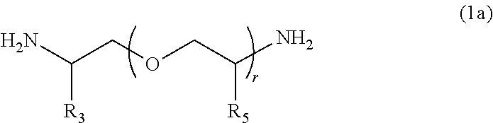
NC(COCC(N)[R5])[R3]
